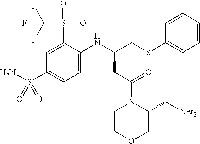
NS(C1=CC=C(NC(CSC2=CC=CC=C2)CC(N2CCOCC2C[NEt2])=O)C(S(C(F)(F)F)(=O)=O)=C1)(=O)=O
